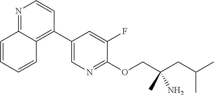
N1=C2C(=C(C3=CN=C(OCC(CC(C)C)(C)N)C(F)=C3)C=C1)C=CC=C2
